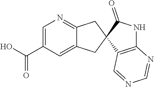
C(=O)(C1=CN=C2C(=C1)CC1(C2)C(=O)NC2=C1C=NC=N2)O
